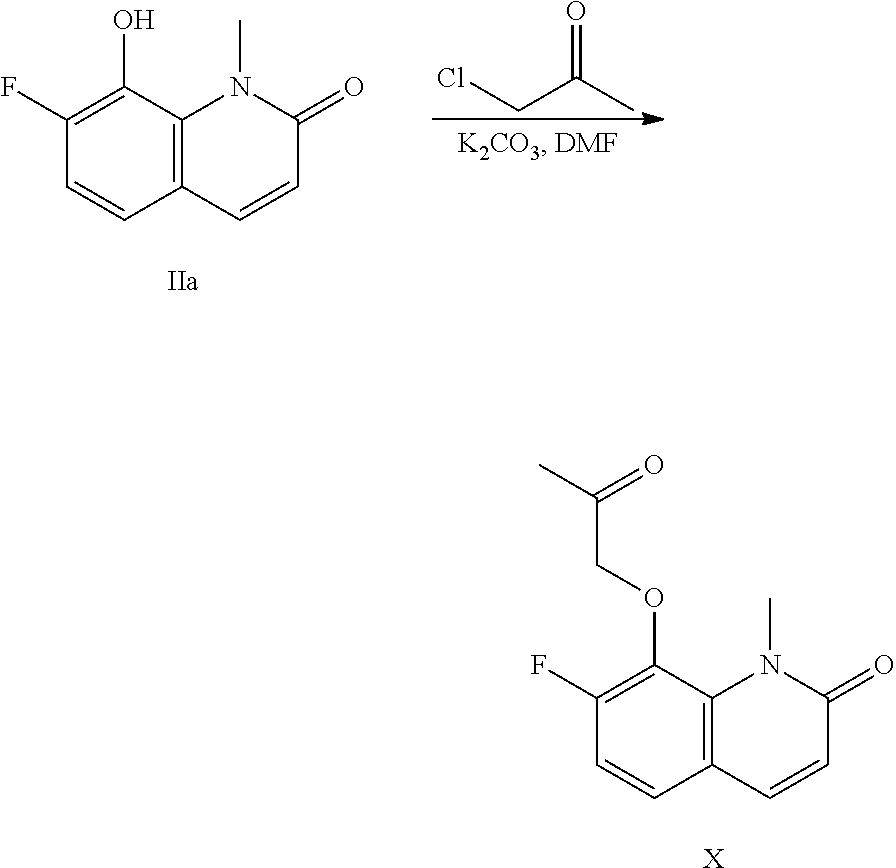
C12=C(C(O)=C(F)C=C1)N(C)C(=O)C=C2.ClCC(=O)C.C12=C(C(OCC(=O)C)=C(F)C=C1)N(C)C(=O)C=C2.[X]
